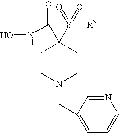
C1CN(CC2=CC=CN=C2)CCC1(S([R3])(=O)=O)C(NO)=O
